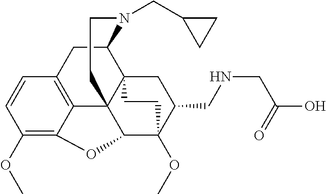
C1(OC)=C2C3=C(C=C1)CC1C45C3(C(C(OC)(C(CNCC(=O)O)C4)CC5)O2)CCN1CC1CC1
